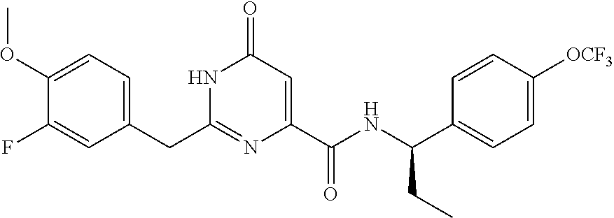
C1(OC)=CC=C(CC2=NC(C(NC(C3=CC=C([OCF3])C=C3)CC)=O)=CC(=O)N2)C=C1F
